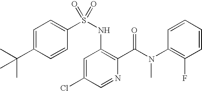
C1=C(C(C)(C)C)C=CC(S(NC2=C(C(N(C)C3=C(F)C=CC=C3)=O)N=CC(Cl)=C2)(=O)=O)=C1
